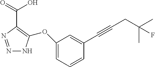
N1=NC(C(=O)O)=C(OC2=CC=CC(C#CCC(C)(C)F)=C2)N1
